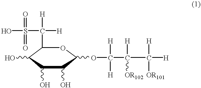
C1(C([H])([H])S(=O)(O)=O)C(O)C(O)C(O)C(OC([H])(C(C([H])([OR101])[H])([H])[OR102])[H])O1
